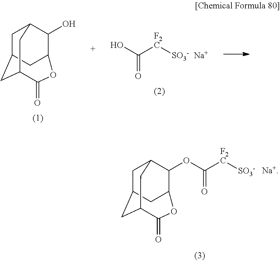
OC([F2C][SO3-])=O.[Na].C1C2CC3CC1C(O)C(C2)OC3=O.C1C2CC3CC1C(OC([F2C][SO3-])=O)C(C2)OC3=O.[Na+]
